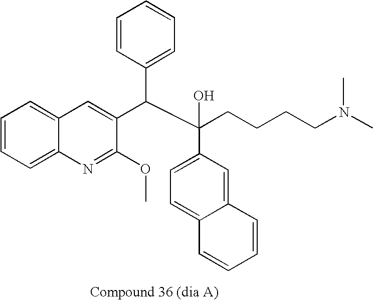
C1=CC(C(C(CCCCN(C)C)(O)C2=CC=C3C(=C2)C=CC=C3)C2=CC3=CC=CC=C3N=C2OC)=CC=C1
